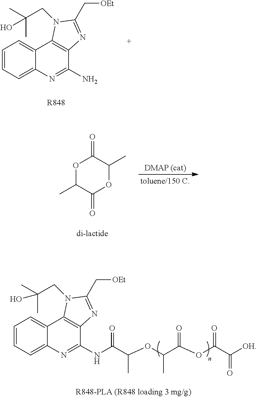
[R848].C1(N)=NC2=CC=CC=C2C2=C1N=C(C[OEt])N2CC(C)(O)C.O1C(C)C(=O)OC(C)C1=O.N(C(C(OC(C(OC(C([OH])=O)=O)=O)C)C)=O)C1=NC2=CC=CC=C2C2=C1N=C(C[OEt])N2CC(C)(C)O
